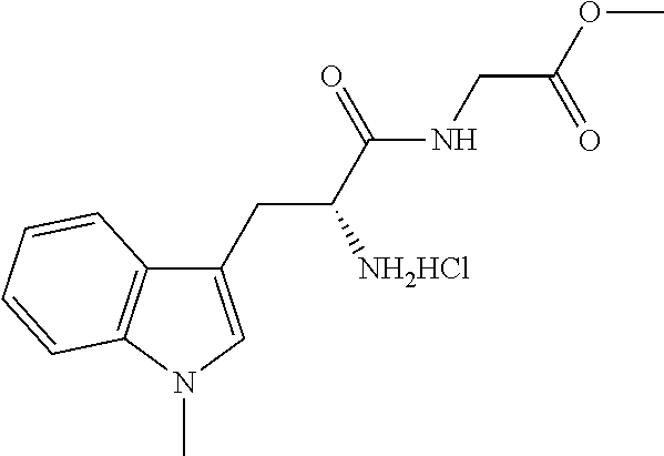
C1(CC(C(NCC(OC)=O)=O)[NH2HCl])=CN(C)C2=C1C=CC=C2
